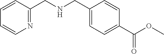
N1=C(CNCC2=CC=C(C(OC)=O)C=C2)C=CC=C1
